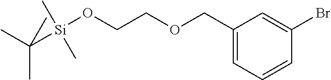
C(C1=CC=CC(Br)=C1)OCCO[Si](C(C)(C)C)(C)C
